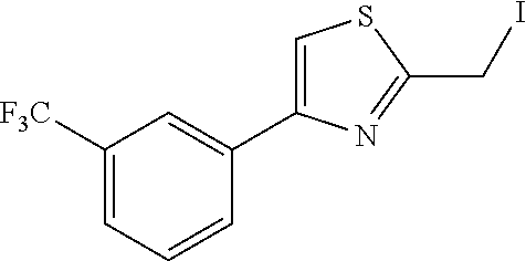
C1([F3C])=CC=CC(C2=CSC(CI)=N2)=C1
